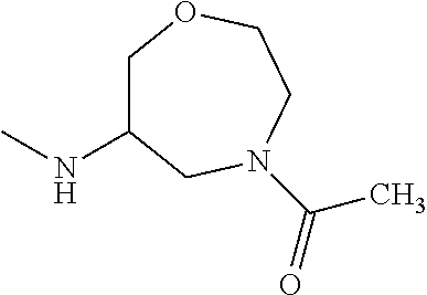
CNC1COCCN(C(=O)C)C1
